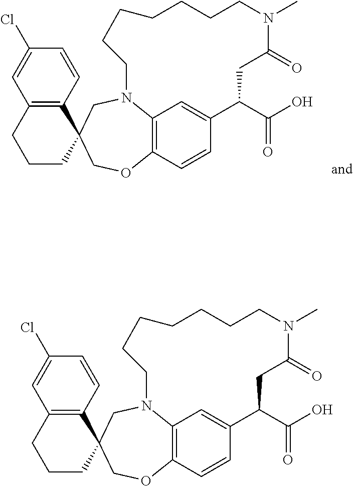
C12=C(C=CC(Cl)=C1)C1(CCC2)COC2=C3N(C1)CCCCCCCN(C)C(=O)CC(C(O)=O)C(=C3)C=C2.C12=C(C=CC(Cl)=C1)C1(CCC2)COC2=C3N(C1)CCCCCCCN(C)C(=O)CC(C(O)=O)C(=C3)C=C2
